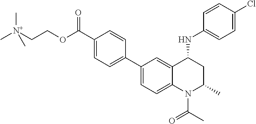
O(C(C1=CC=C(C2=CC=C3C(=C2)C(NC2=CC=C(Cl)C=C2)CC(C)N3C(C)=O)C=C1)=O)CC[N+](C)(C)C
